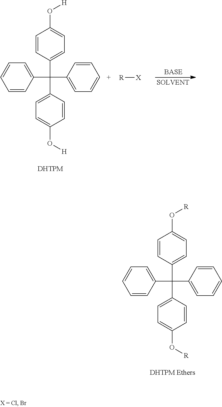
C1=CC(C(C2=CC=C(O[H])C=C2)(C2=CC=CC=C2)C2=CC=C(O[H])C=C2)=CC=C1.[R][X].C1=CC(C(C2=CC=C(O[R])C=C2)(C2=CC=CC=C2)C2=CC=C(O[R])C=C2)=CC=C1
